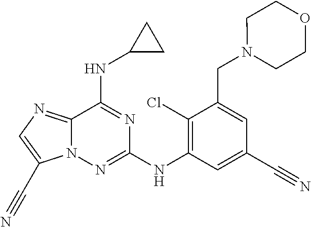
C1(Cl)=C(NC2=NN3C(=NC=C3C#N)C(NC3CC3)=N2)C=C(C#N)C=C1CN1CCOCC1
